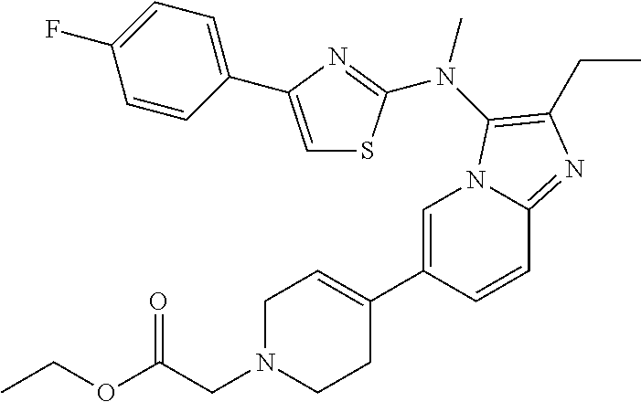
C1=C(C2=CCN(CC(=O)OCC)CC2)C=CC2=NC(CC)=C(N(C)C3=NC(C4=CC=C(F)C=C4)=CS3)N12
